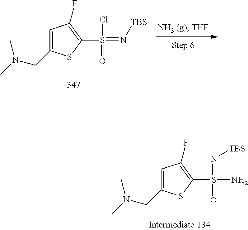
C1=C(CN(C)C)SC(S(=N[TBS])(=O)Cl)=C1F.C1=C(CN(C)C)SC(S(N)(=O)=N[TBS])=C1F
